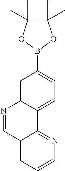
C12=NC=CC=C1C=NC1=CC(B3OC(C)(C)C(C)(C)O3)=CC=C21
